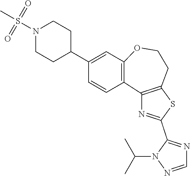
C1=NN(C(C)C)C(C2=NC3=C(S2)CCOC2=C3C=CC(C3CCN(S(C)(=O)=O)CC3)=C2)=N1
